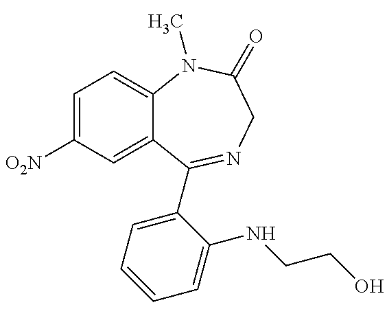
C1=C([O2N])C=C2C(=C1)N(C)C(=O)CN=C2C1=CC=CC=C1NCCO
